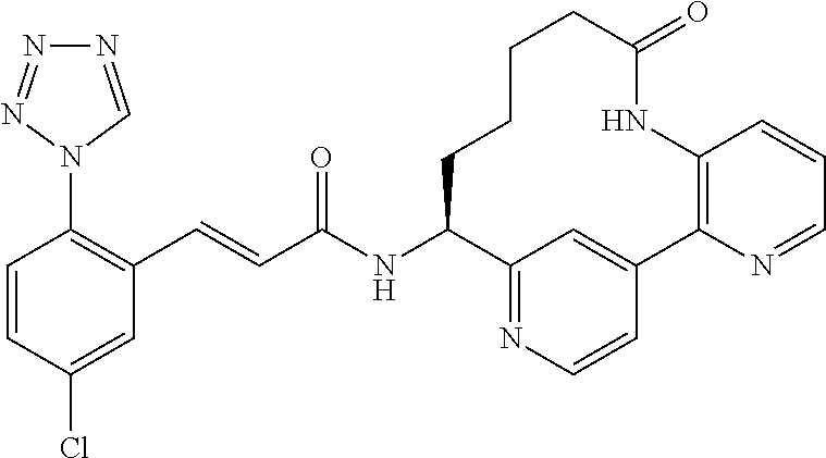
C(=CC1=C(N2C=NN=N2)C=CC(Cl)=C1)C(NC1C2=NC=CC(=C2)C2=C(C=CC=N2)NC(=O)CCCC1)=O
